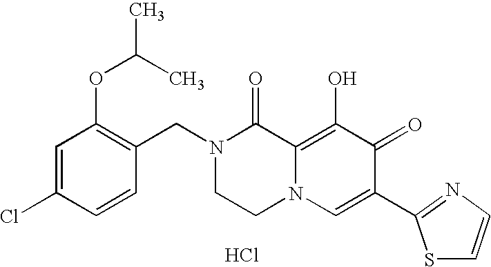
C1=C(Cl)C=CC(CN2CCN3C(=C(O)C(=O)C(C4=NC=CS4)=C3)C2=O)=C1OC(C)C.Cl
